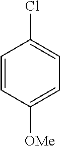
C1=CC([OMe])=CC=C1Cl
